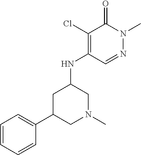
N(C1=C(Cl)C(=O)N(C)N=C1)C1CC(C2=CC=CC=C2)CN(C)C1
